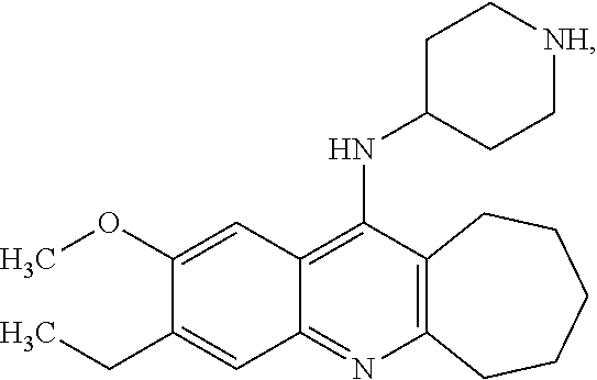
C12=C(N=C3C(=C1NC1CC[NH]CC1)C=C(OC)C(CC)=C3)CCCCC2
